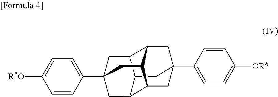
C12C3C4CC(C5=CC=C([OR6])C=C5)(C1)CC1C2CC(C2=CC=C([R5O])C=C2)(CC41)C3
